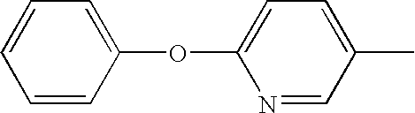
C1=CC=CC(OC2=CC=C(C)C=N2)=C1
